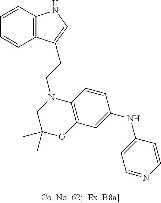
C1=CC2=C(C=C1)C(CCN1CC(C)(C)OC3=C1C=CC(NC1=CC=NC=C1)=C3)=CN2
